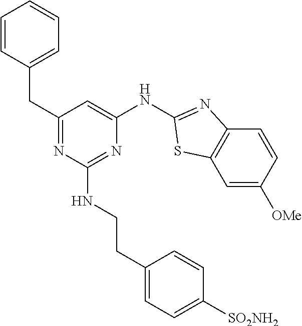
C1(CC2=CC=CC=C2)=NC(NCCC2=CC=C([SO2NH2])C=C2)=NC(NC2=NC3=C(C=C([OMe])C=C3)S2)=C1
